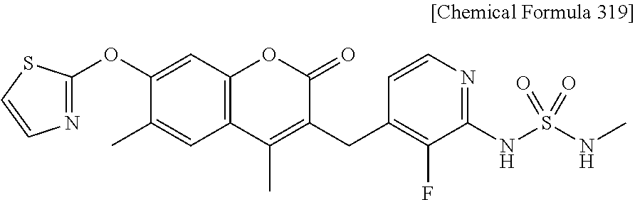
C1(OC2=NC=CS2)=CC2=C(C=C1C)C(C)=C(CC1=C(F)C(NS(NC)(=O)=O)=NC=C1)C(=O)O2
